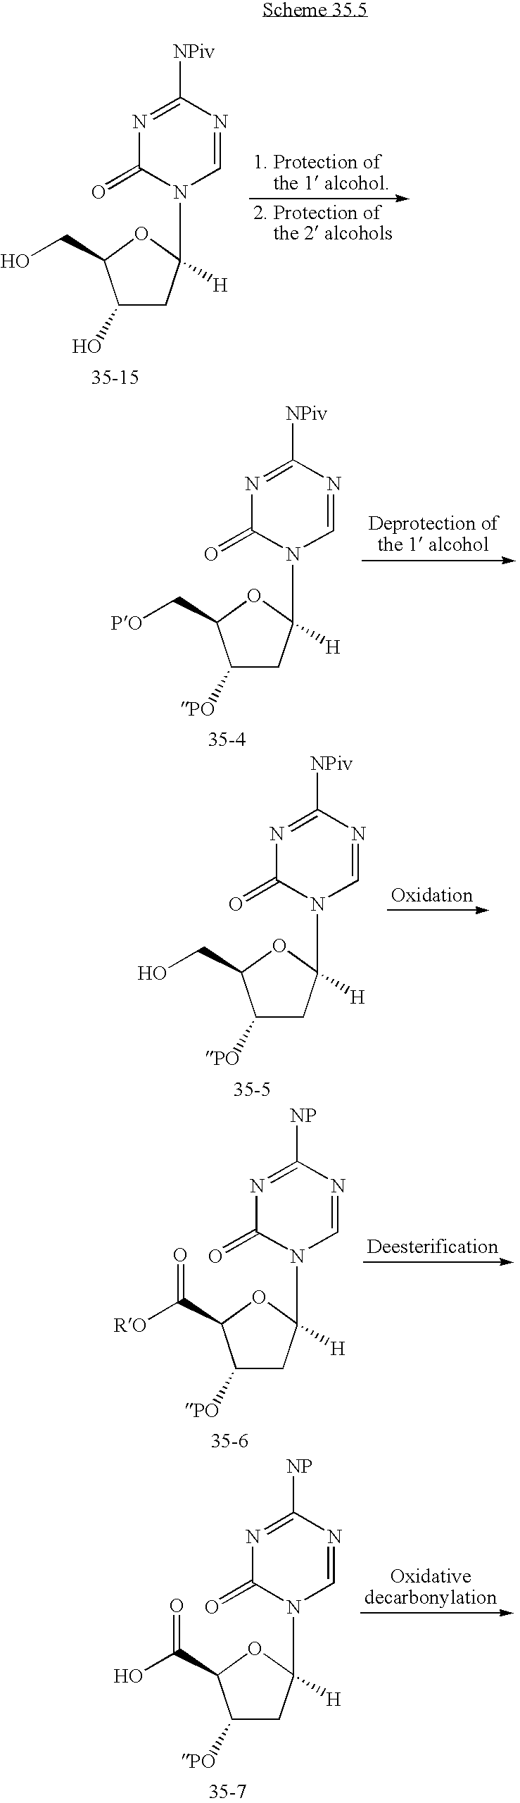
C1(O)CC([H])(N2C=NC([NPiv])=NC2=O)OC1CO.C1([PO])CC([H])(N2C=NC([NPiv])=NC2=O)OC1C[PO].C1([PO])CC([H])(N2C=NC([NPiv])=NC2=O)OC1CO.C1([PO])CC([H])(N2C=NC([NP])=NC2=O)OC1C([RO])=O.C1([PO])CC([H])(N2C=NC([NP])=NC2=O)OC1C(O)=O
